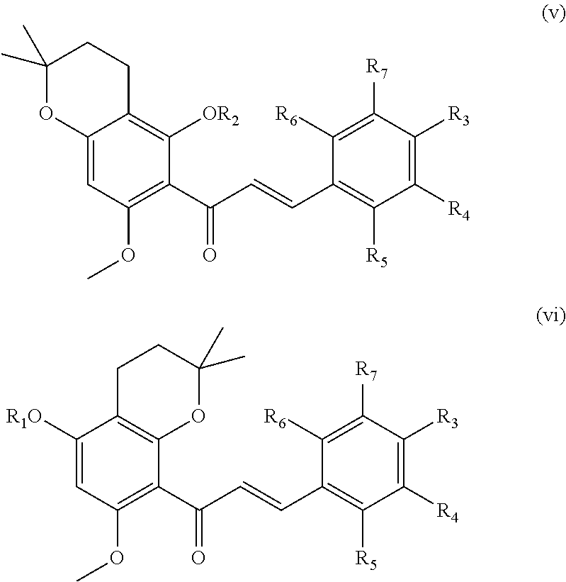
C12=CC(OC)=C(C(C=CC3=C([R5])C([R4])=C([R3])C([R7])=C3[R6])=O)C([OR2])=C1CCC(C)(C)O2.C1([R1O])=CC(OC)=C(C(C=CC2=C([R5])C([R4])=C([R3])C([R7])=C2[R6])=O)C2=C1CCC(C)(C)O2
